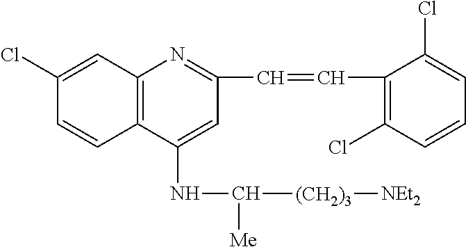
C1(Cl)=CC2=C(C=C1)C(NC([(CH2)3][NEt2])[Me])=CC(C=CC1=C(Cl)C=CC=C1Cl)=N2
